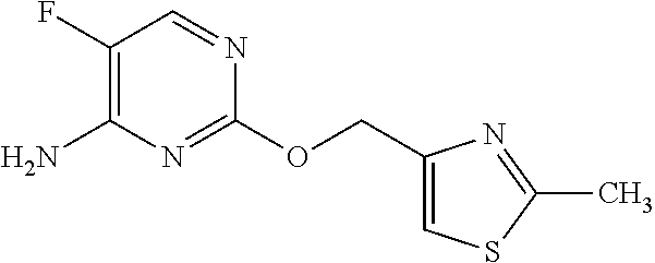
C1(OCC2=CSC(C)=N2)=NC(N)=C(F)C=N1
